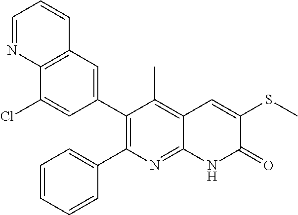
C12=C(C=C(C3=C(C4=CC=CC=C4)N=C4C(=C3C)C=C(SC)C(=O)N4)C=C1Cl)C=CC=N2
